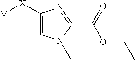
C1([X][M])=CN(C)C(C(=O)OCC)=N1
